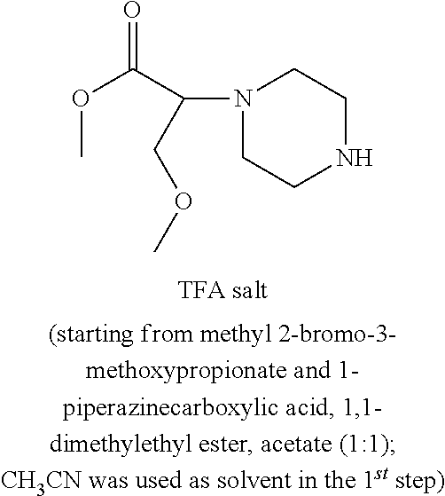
COC(=O)C(COC)N1CCNCC1
